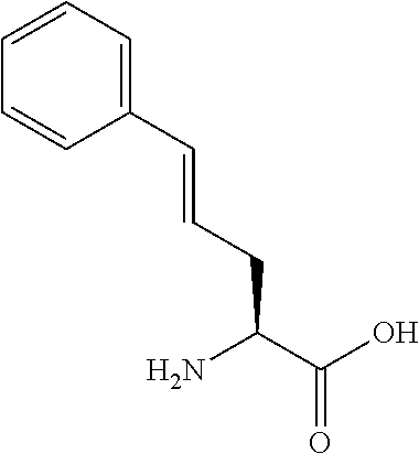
NC(C(O)=O)CC=CC1=CC=CC=C1
